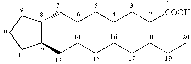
C1CCC(CCCCCCCC)C1CCCCCC[COOH]
